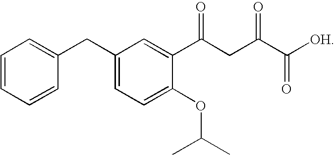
C1=CC=CC(CC2=CC=C(OC(C)C)C(C(CC(C([OH])=O)=O)=O)=C2)=C1
